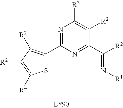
N1=C(C2=C([R2])C([R2])=C([R4])S2)N=C(C([R2])=N[R1])C([R2])=C1[R2]
